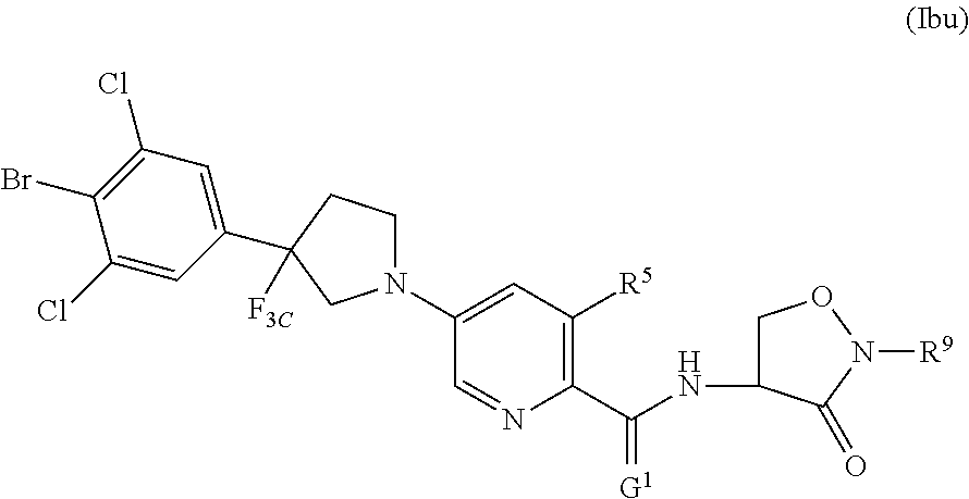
N1(C2=CC([R5])=C(C(=[G1])NC3CON([R9])C3=O)N=C2)CCC(C2=CC(Cl)=C(Br)C(Cl)=C2)([F3C])C1
